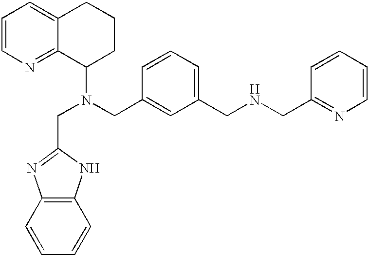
C(N(CC1=CC(CNCC2=NC=CC=C2)=CC=C1)C1CCCC2=CC=CN=C12)C1=NC2=C(N1)C=CC=C2
